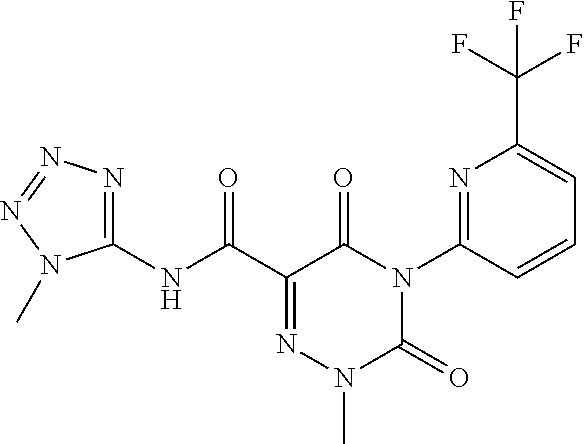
C1(NC(C2=NN(C)C(=O)N(C3=NC(C(F)(F)F)=CC=C3)C2=O)=O)=NN=NN1C
